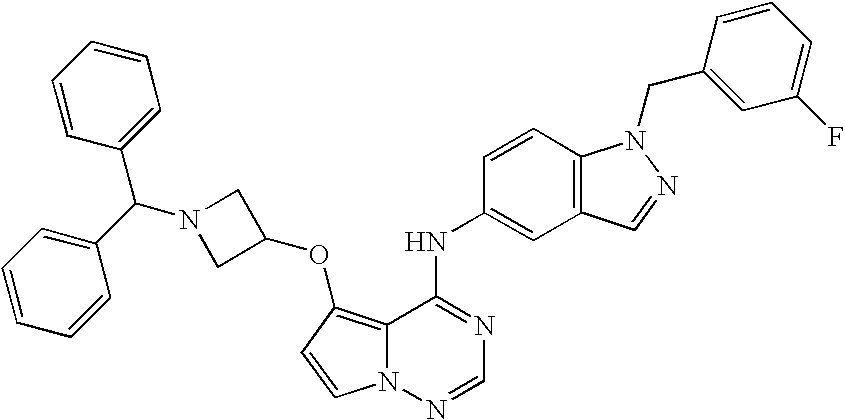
C12=C(OC3CN(C(C4=CC=CC=C4)C4=CC=CC=C4)C3)C=CN1N=CN=C2NC1=CC2=C(C=C1)N(CC1=CC(F)=CC=C1)N=C2
